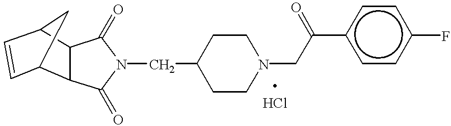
C1(=O)N(CC2CCN(CC(c3ccc(F)cc3)=O)CC2)C(=O)C2C1C1C=CC2C1
